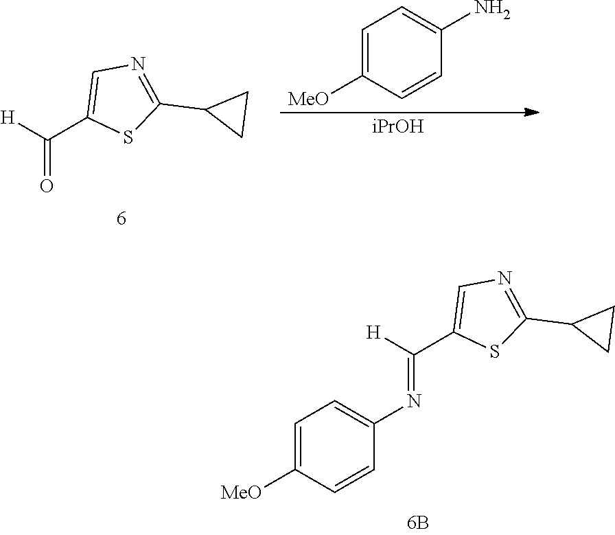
C1=C(C([H])=O)SC(C2CC2)=N1.C1=C([MeO])C=CC(N)=C1.[iPrOH].C1=C([MeO])C=CC(N=C([H])C2=CN=C(C3CC3)S2)=C1
